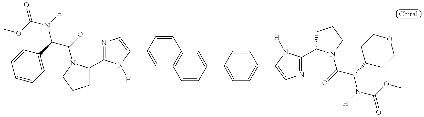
O=C(OC)N([H])C(C1=CC=CC=C1)C(=O)N1C(C2=NC=C(C3=CC4=C(C=C3)C=C(C3=CC=C(C5=CN=C(C6CCCN6C(=O)C(C6CCOCC6)N([H])C(=O)OC)N5[H])C=C3)C=C4)N2[H])CCC1
